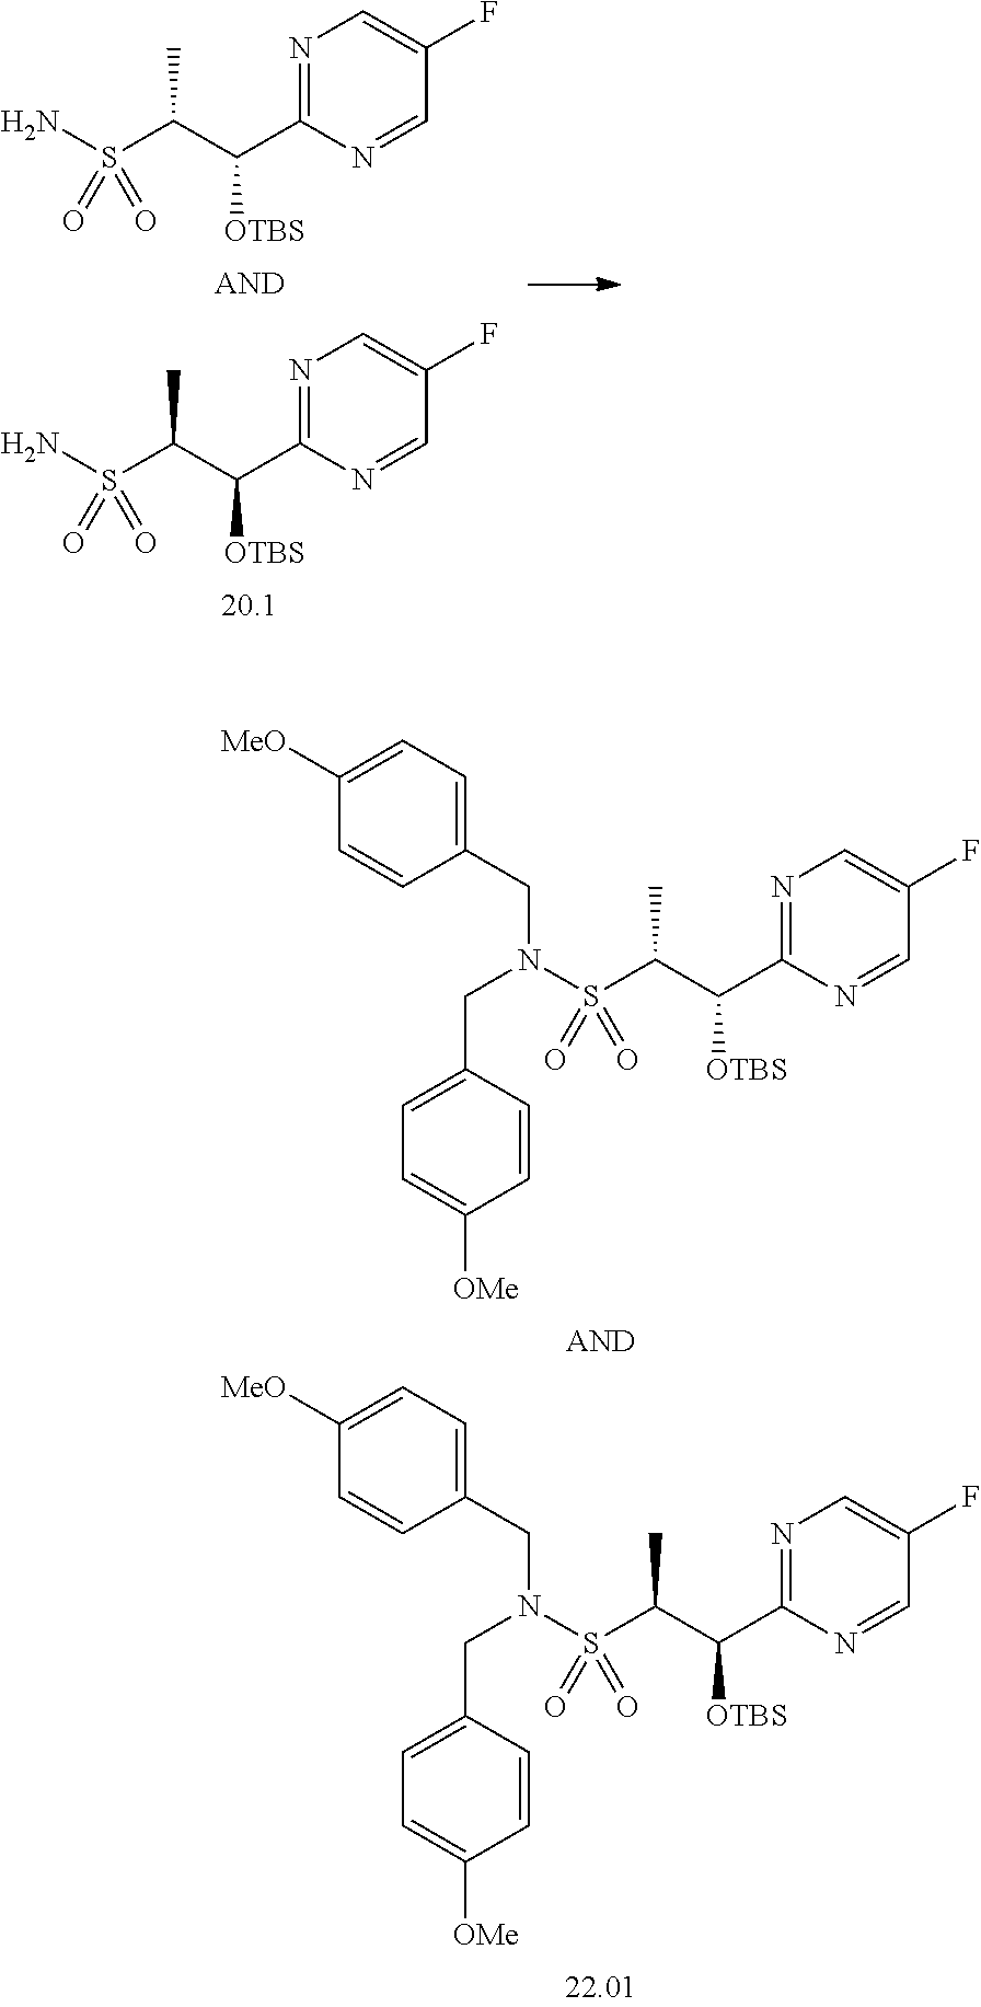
NS(C(C(C1=NC=C(F)C=N1)[OTBS])C)(=O)=O.NS(C(C(C1=NC=C(F)C=N1)[OTBS])C)(=O)=O.N(S(C(C(C1=NC=C(F)C=N1)[OTBS])C)(=O)=O)(CC1=CC=C([MeO])C=C1)CC1=CC=C([OMe])C=C1.N(S(C(C(C1=NC=C(F)C=N1)[OTBS])C)(=O)=O)(CC1=CC=C([MeO])C=C1)CC1=CC=C([OMe])C=C1
